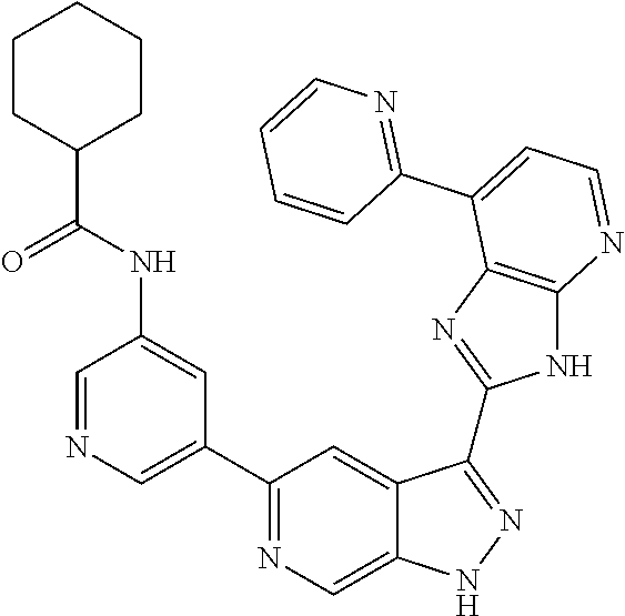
C1=NC=C(C2=NC=C3C(=C2)C(C2=NC4=C(N2)N=CC=C4C2=NC=CC=C2)=NN3)C=C1NC(=O)C1CCCCC1
